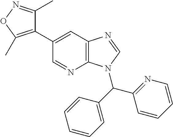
C12=C(C=C(C3=C(C)ON=C3C)C=N1)N=CN2C(C1=CC=CC=C1)C1=NC=CC=C1
